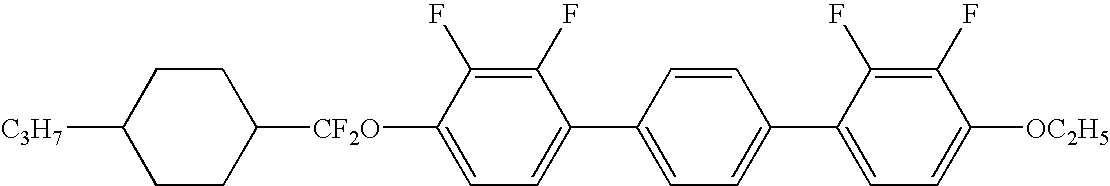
C1CC([CF2O]C2=CC=C(C3=CC=C(C4=CC=C([OC2H5])C(F)=C4F)C=C3)C(F)=C2F)CCC1[C3H7]
